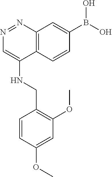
N1=NC2=C(C(NCC3=C(OC)C=C(OC)C=C3)=C1)C=CC(B(O)O)=C2
